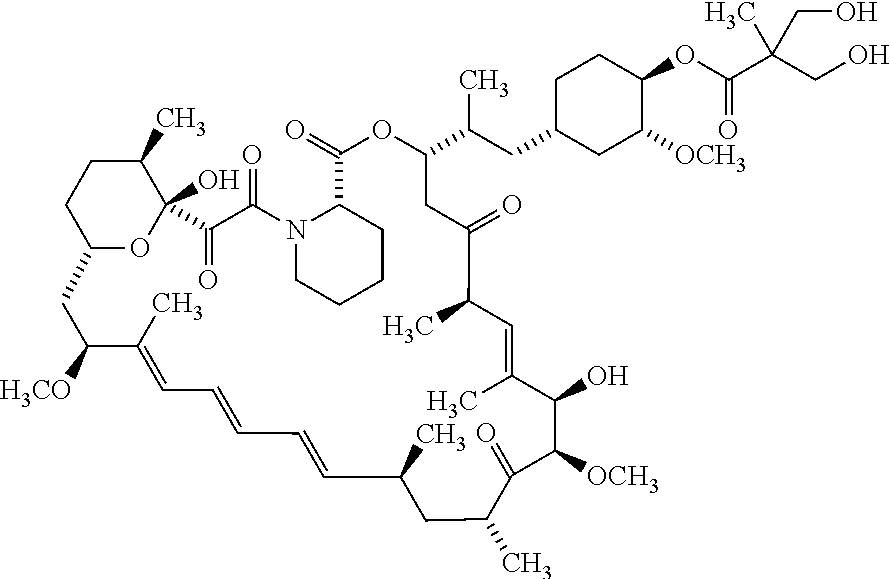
C12OC(O)(C(C)CC1)C(=O)C(=O)N1CCCCC1C(=O)OC(C(CC1CC([OCH3])C(OC(C(CO)(C)CO)=O)CC1)C)CC(=O)C(C)C=C(C)C(O)C([OCH3])C(=O)C(C)CC(C)C=CC=CC=C(C)C([H3CO])C2
